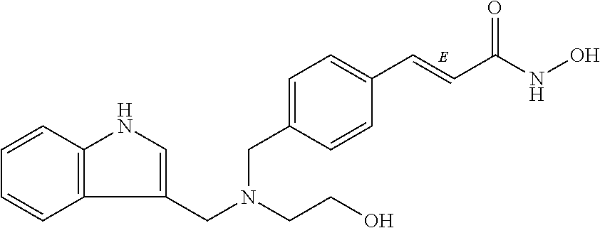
C1=CC2=C(C=C1)C(CN(CC1=CC=C(C=CC(=O)NO)C=C1)CCO)=CN2
